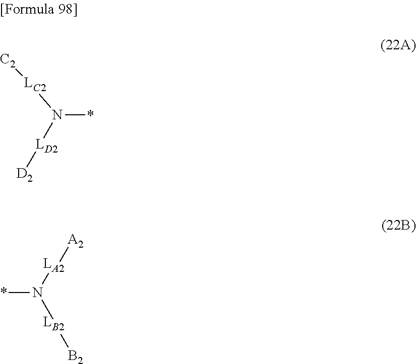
N(*)([LC2][C2])[LD2][D2].*N([LA2][A2])[LB2][B2]
